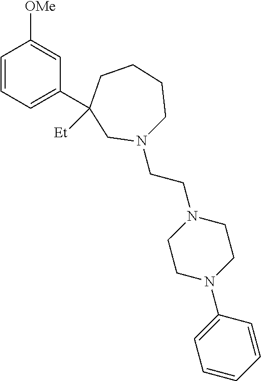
C1=CC=C(C2([Et])CCCCN(CCN3CCN(C4=CC=CC=C4)CC3)C2)C=C1[OMe]
